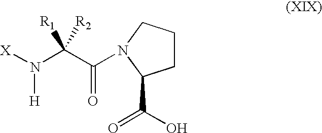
[X]N(C(C(=O)N1CCCC1C(=O)O)([R1])[R2])[H]
